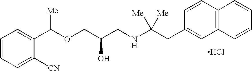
C1=CC=C([CN])C(C(OCC(CNC(CC2=CC3=C(C=C2)C=CC=C3)([Me])[Me])O)[Me])=C1.Cl
